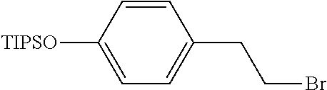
C1=CC([TIPSO])=CC=C1CCBr
